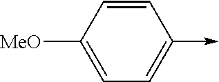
C-C1=CC=C([OMe])C=C1
